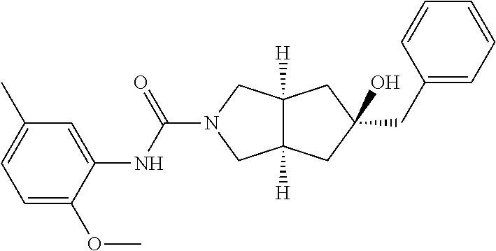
C(N1CC2([H])C([H])(C1)CC(O)(CC1=CC=CC=C1)C2)(NC1=CC(C)=CC=C1OC)=O
